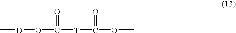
C[D]OC([T]C(OC)=O)=O
